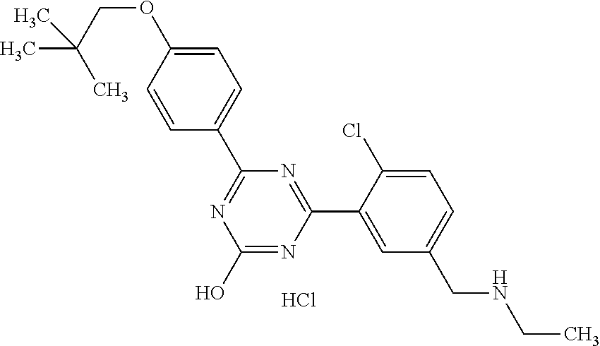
N1=C(C2=CC=C(OCC(C)(C)C)C=C2)N=C(C2=CC(CNCC)=CC=C2Cl)N=C1O.Cl
